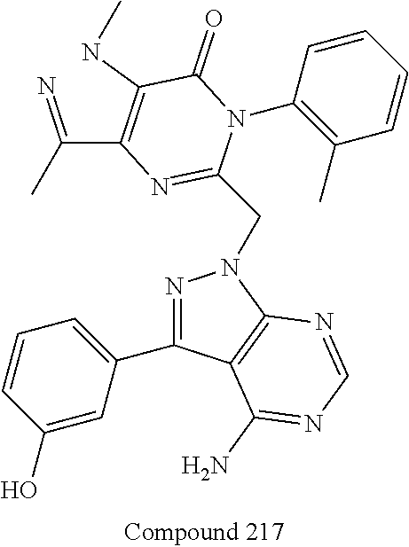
C(C1=C(NC)C(=O)N(C2=C(C)C=CC=C2)C(CN2N=C(C3=CC=CC(O)=C3)C3=C2N=CN=C3N)=N1)(=N)C
